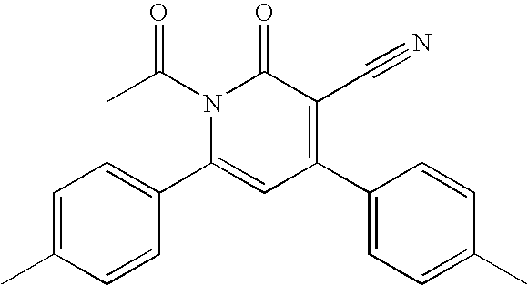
C1(C2=CC=C(C)C=C2)=C(C#N)C(=O)N(C(C)=O)C(C2=CC=C(C)C=C2)=C1
